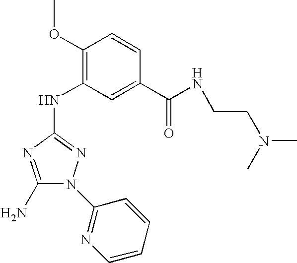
C1(N)=NC(NC2=C(OC)C=CC(C(=O)NCCN(C)C)=C2)=NN1C1=NC=CC=C1
